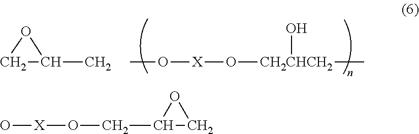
CO[X]O[CH2CHCH2](O)C.C1C(C)O1.C1(CO[X]O)CO1
